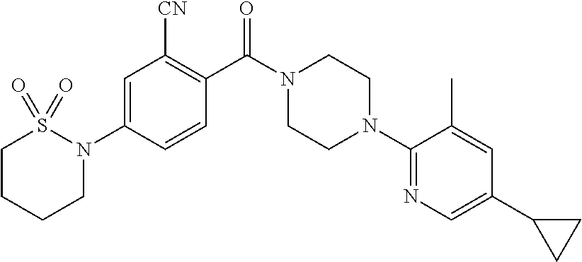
C1=C(N2S(=O)(=O)CCCC2)C=CC(C(N2CCN(C3=NC=C(C4CC4)C=C3C)CC2)=O)=C1[CN]
